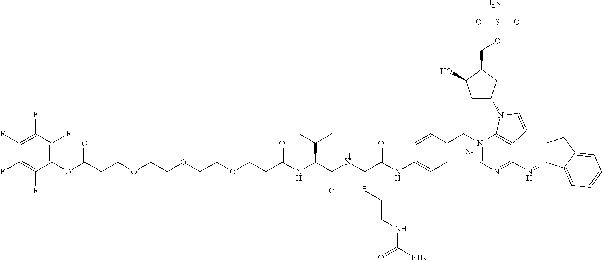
C(CCOCCOCCOCCC(NC(C(NC(C(NC1=CC=C(C[N+]2=CN=C(NC3CCC4=CC=CC=C34)C3=C2N(C2CC(O)C(COS(N)(=O)=O)C2)C=C3)C=C1)=O)CCCNC(N)=O)=O)C(C)C)=O)(OC1=C(F)C(F)=C(F)C(F)=C1F)=O.[X-]
